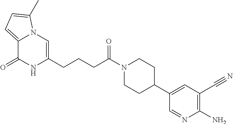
C12=CC=C(C)N1C=C(CCCC(N1CCC(C3=CC(C#N)=C(N)N=C3)CC1)=O)NC2=O
